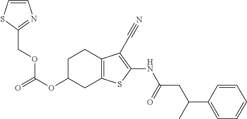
C(OC1CC2=C(CC1)C(C#N)=C(NC(CC(C1=CC=CC=C1)C)=O)S2)(OCC1=NC=CS1)=O
